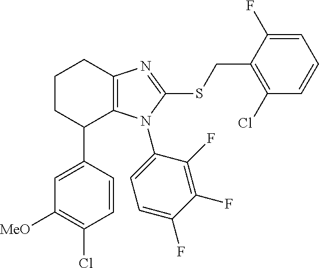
C1([MeO])=C(Cl)C=CC(C2C3=C(CCC2)N=C(SCC2=C(Cl)C=CC=C2F)N3C2=CC=C(F)C(F)=C2F)=C1
